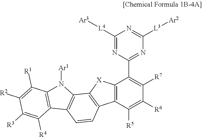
C12=C(C([R5])=C([R6])C([R7])=C1C1=NC([L3][Ar2])=NC([L4][Ar3])=N1)C1=C([X]2)C2=C(C=C1)C1=C(N2[Ar1])C([R1])=C([R2])C([R3])=C1[R4]
